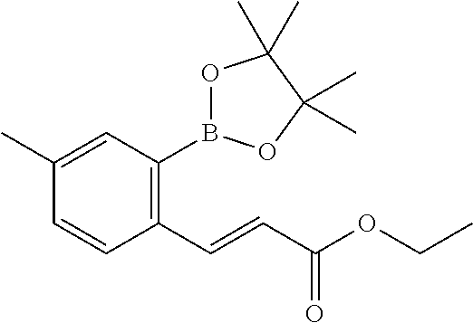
C1(C=CC(OCC)=O)=C(B2OC(C)(C)C(C)(C)O2)C=C(C)C=C1
